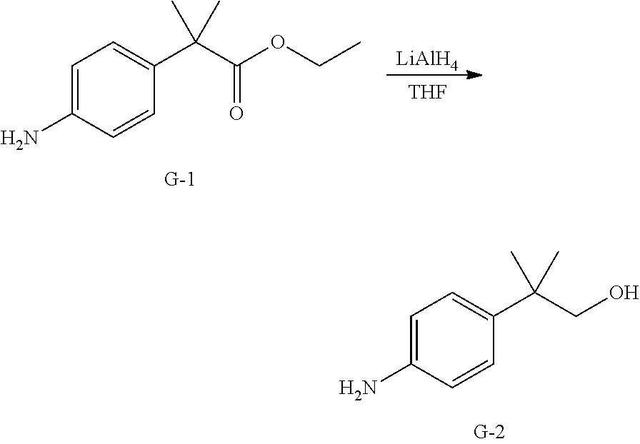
C1=C(N)C=CC(C(CO)(C)C)=C1.[LiAlH4].[THF].C1=C(N)C=CC(C(C(=O)OCC)(C)C)=C1
